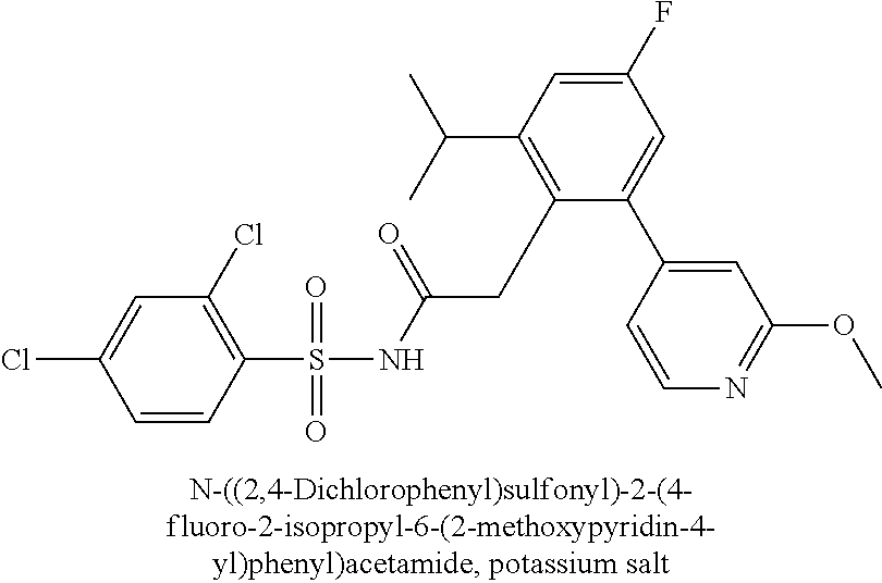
C1(S(NC(CC2=C(C(C)C)C=C(F)C=C2C2=CC(OC)=NC=C2)=O)(=O)=O)=C(Cl)C=C(Cl)C=C1
